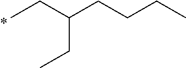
CCC(CCCC)CC.*
